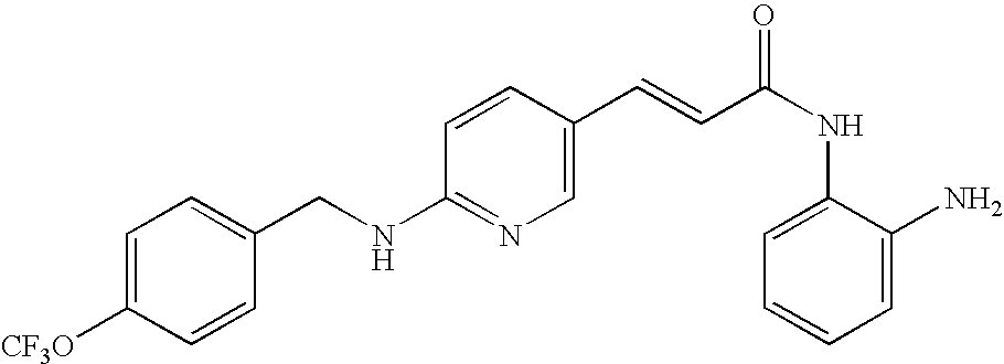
C(NC1=NC=C(C=CC(NC2=CC=CC=C2N)=O)C=C1)C1=CC=C([CF3O])C=C1
